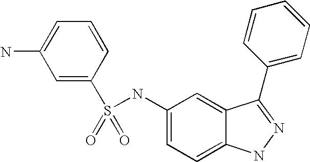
C1(N)=CC=CC(S(NC2=CC=C3C(=C2)C(C2=CC=CC=C2)=NN3)(=O)=O)=C1
